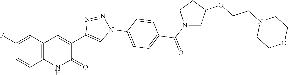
C12=C(C=C(F)C=C1)C=C(C1=CN(C3=CC=C(C(N4CC(OCCN5CCOCC5)CC4)=O)C=C3)N=N1)C(=O)N2
